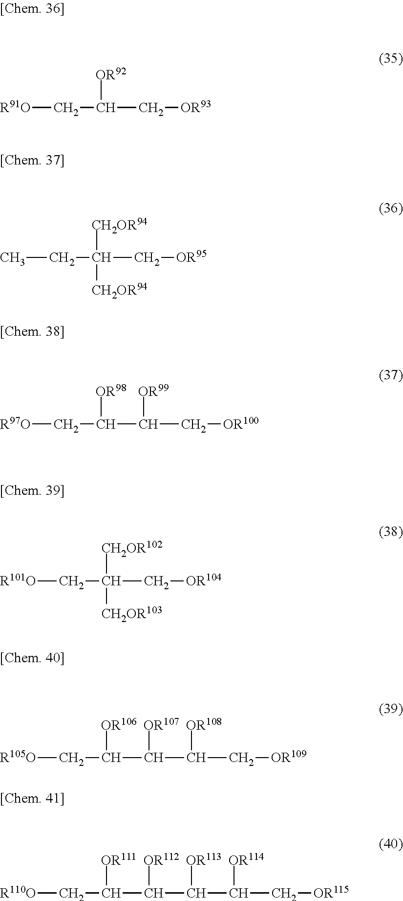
[R91O]CC([OR92])C[OR93].CCC([CH2OR94])([CH2OR94])C[OR95].[R97O]CC([OR98])C(C[OR100])[OR99].[R101O]CC([CH2OR102])([CH2OR103])C[OR104].[OR107]C(C(C[OR109])[OR108])C(C[R105O])[OR106].[OR112]C(C([OR113])C(C[OR115])[OR114])C(C[R110O])[OR111]
